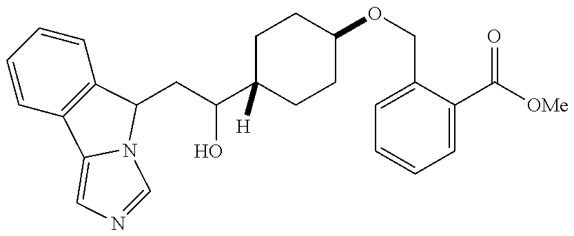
C1=CC=CC2=C1C1=CN=CN1C2CC(O)C1([H])CCC(OCC2=CC=CC=C2C(=O)[OMe])CC1
